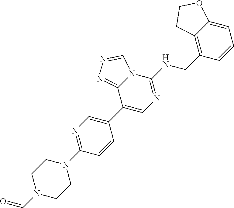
C1(N2CCN(C=O)CC2)=NC=C(C2=CN=C(NCC3=C4C(=CC=C3)OCC4)N3C2=NN=C3)C=C1
